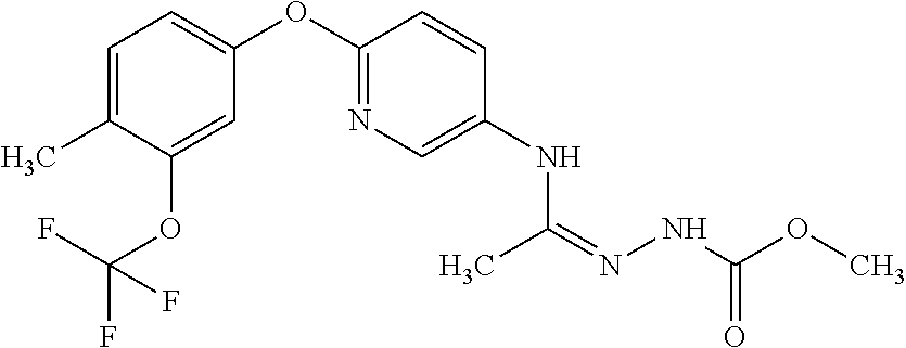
C1=C(C)C(OC(F)(F)F)=CC(OC2=NC=C(NC(=NNC(OC)=O)C)C=C2)=C1
